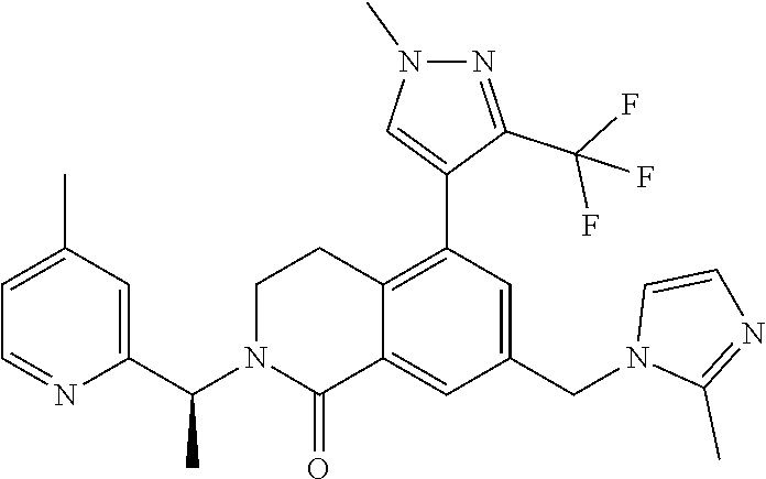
C1(C(N2C(=O)C3=CC(CN4C(C)=NC=C4)=CC(C4=CN(C)N=C4C(F)(F)F)=C3CC2)C)=CC(C)=CC=N1
